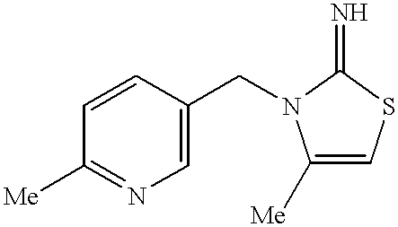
C1=CC(CN2C([Me])=CSC2=N)=CN=C1[Me]
